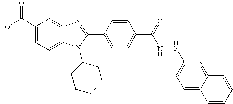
OC(C1=CC=C2C(=C1)N=C(C1=CC=C(C(=O)NNC3=CC=C4C(=N3)C=CC=C4)C=C1)N2C1CCCCC1)=O
